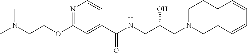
N1=C(OCCN(C)C)C=C(C(NCC(CN2CC3=C(CC2)C=CC=C3)O)=O)C=C1
